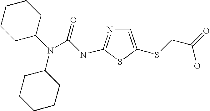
N(C(=O)NC1=NC=C(SCC(O)=O)S1)(C1CCCCC1)C1CCCCC1
